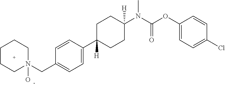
C1CCN(O)(CC2=CC=C(C3([H])CCC(N(C(OC4=CC=C(Cl)C=C4)=O)C)([H])CC3)C=C2)CC1
